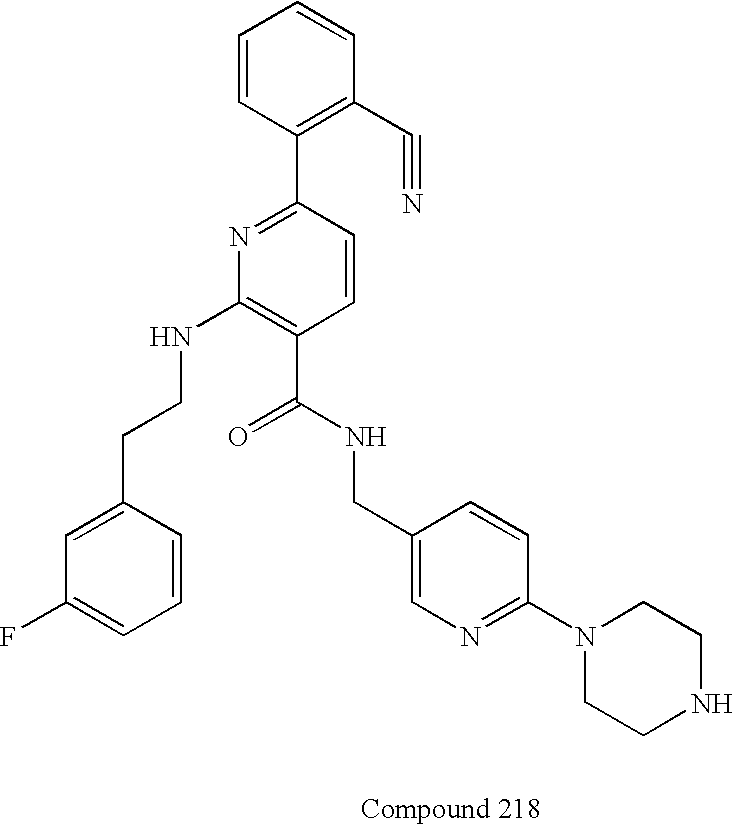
N(C1=C(C(NCC2=CN=C(N3CCNCC3)C=C2)=O)C=CC(C2=C(C#N)C=CC=C2)=N1)CCC1=CC(F)=CC=C1
